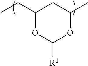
C1(CC)OC([R1])OC(C)C1
